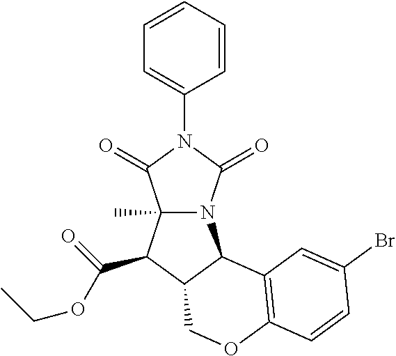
C1=CC=C(N2C(=O)N3C(C)(C2=O)C(C(OCC)=O)C2C3C3=C(OC2)C=CC(Br)=C3)C=C1
